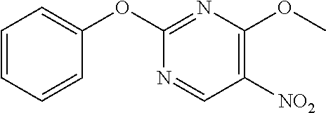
C1=CC=CC(OC2=NC(OC)=C([NO2])C=N2)=C1
